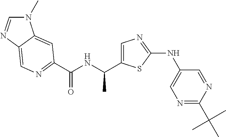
C1=C(C(NC(=O)C2=NC=C3N=CN(C)C3=C2)C)SC(NC2=CN=C(C(C)(C)C)N=C2)=N1
